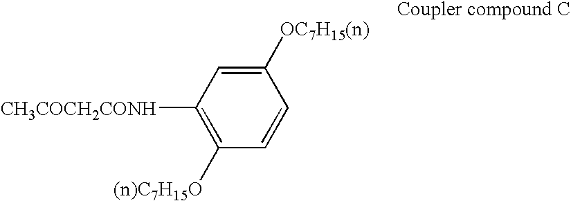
C1([OC7H15(n)])=CC([CH3COCH2CONH])=C([(n)C7H15O])C=C1
